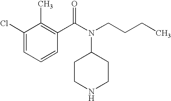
C1(Cl)=CC=CC(C(N(CCCC)C2CCNCC2)=O)=C1C
